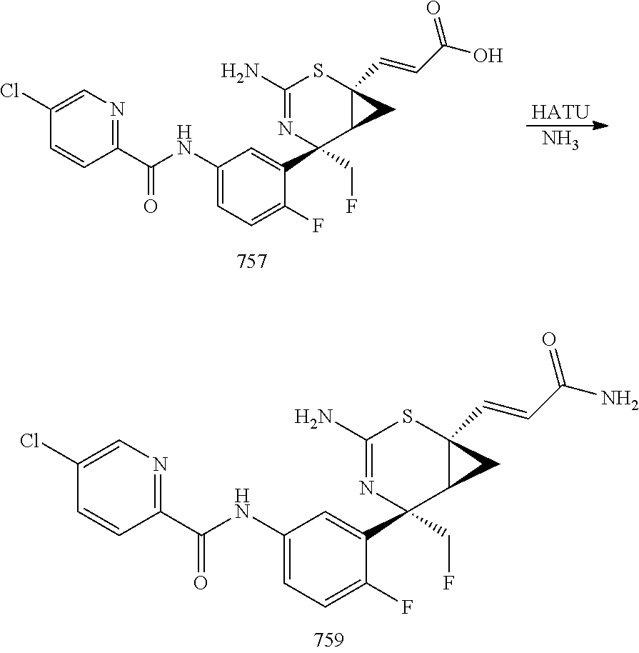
C1(C(NC2=CC=C(F)C(C3(CF)C4C(C=CC(N)=O)(SC(N)=N3)C4)=C2)=O)=NC=C(Cl)C=C1.C1(C(NC2=CC=C(F)C(C3(CF)C4C(C=CC(O)=O)(SC(N)=N3)C4)=C2)=O)=NC=C(Cl)C=C1.[HATU].N
